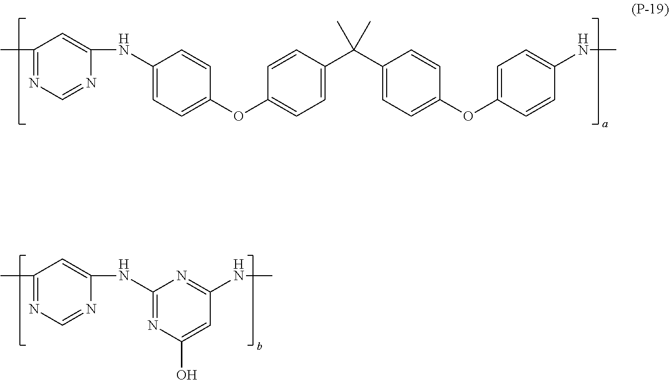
C1(C)=NC=NC(NC2=CC=C(OC3=CC=C(C(C4=CC=C(OC5=CC=C(NC)C=C5)C=C4)(C)C)C=C3)C=C2)=C1.C1(C)=NC=NC(NC2=NC(O)=CC(NC)=N2)=C1
